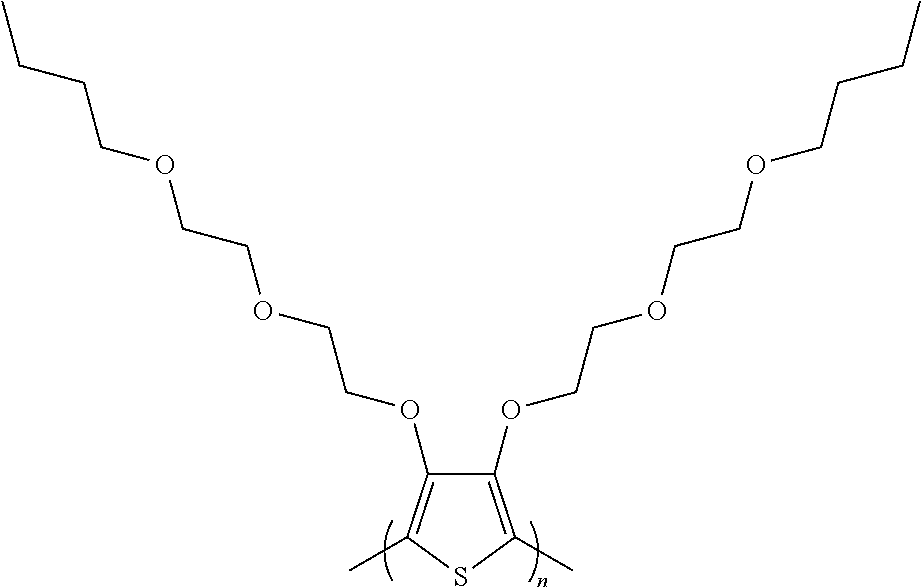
CCCCOCCOCCOC1=C(C)SC(C)=C1OCCOCCOCCCC
